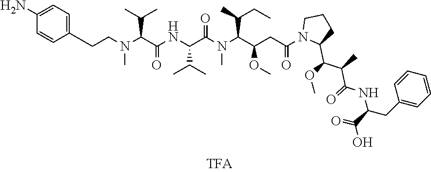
C(CN(C(C(NC(C(N(C(C(CC(N1C(C(OC)C(C)C(=O)NC(C(=O)O)CC2=CC=CC=C2)CCC1)=O)OC)C(C)CC)C)=O)C(C)C)=O)C(C)C)C)C1=CC=C(N)C=C1
